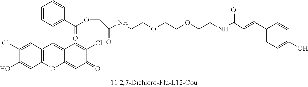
C12=C(C=C(Cl)C(O)=C1)C(C1=C(C(OCC(NCCOCCOCCNC(C=CC3=CC=C(O)C=C3)=O)=O)=O)C=CC=C1)=C1C(=CC(=O)C(Cl)=C1)O2
